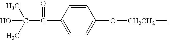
C1(C(C(C)(C)O)=O)=CC=C(O[CH2CH2]C)C=C1
